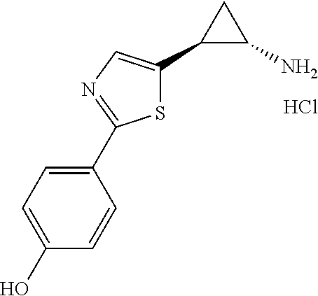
C1(C2=NC=C(C3C(N)C3)S2)=CC=C(O)C=C1.Cl
